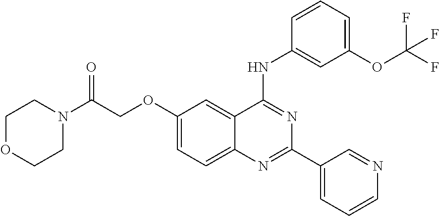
N1(C(COC2=CC=C3C(=C2)C(NC2=CC(OC(F)(F)F)=CC=C2)=NC(C2=CC=CN=C2)=N3)=O)CCOCC1
